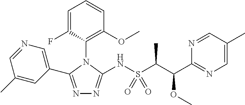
N1=C(C2=CN=CC(C)=C2)N(C2=C(OC)C=CC=C2F)C(NS(C(C(C2=NC=C(C)C=N2)OC)C)(=O)=O)=N1
